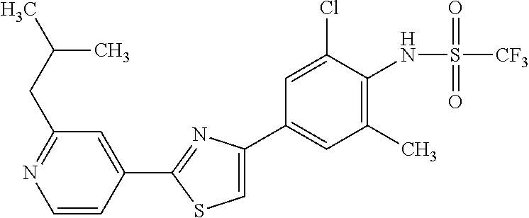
C1=CC(C2=NC(C3=CC(C)=C(NS([CF3])(=O)=O)C(Cl)=C3)=CS2)=CC(CC(C)C)=N1
